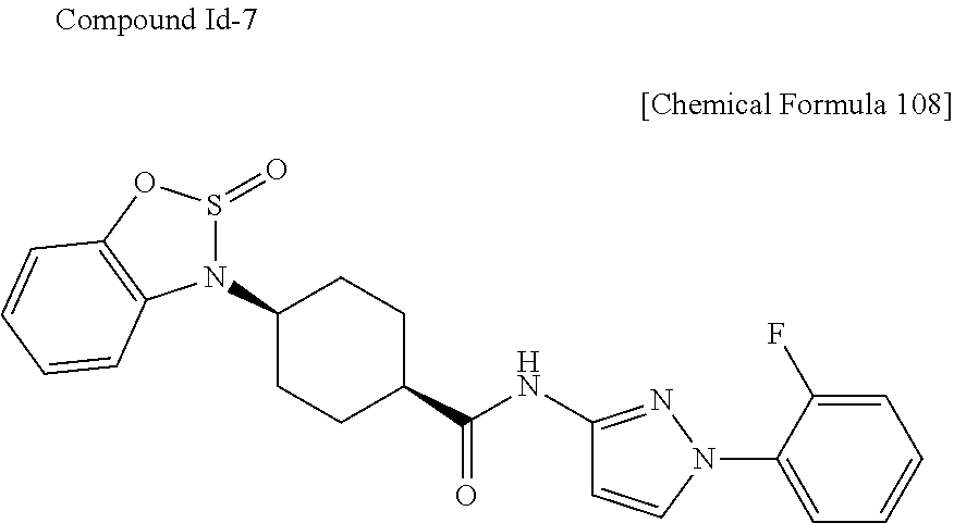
N1(C2CCC(C(NC3=NN(C4=CC=CC=C4F)C=C3)=O)CC2)S(=O)OC2=C1C=CC=C2
